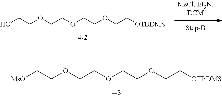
[MsO]CCOCCOCCOCC[OTBDMS].OCCOCCOCCOCC[OTBDMS]
